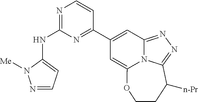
N1=CC=C(NC2=NC=CC(C3=CC4=NN=C5N4C(=C3)OCCC5[n-Pr])=N2)N1[Me]
